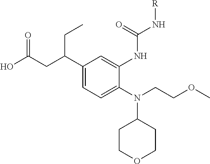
N(C1CCOCC1)(CCOC)C1=CC=C(C(CC(O)=O)CC)C=C1NC(N[R])=O
